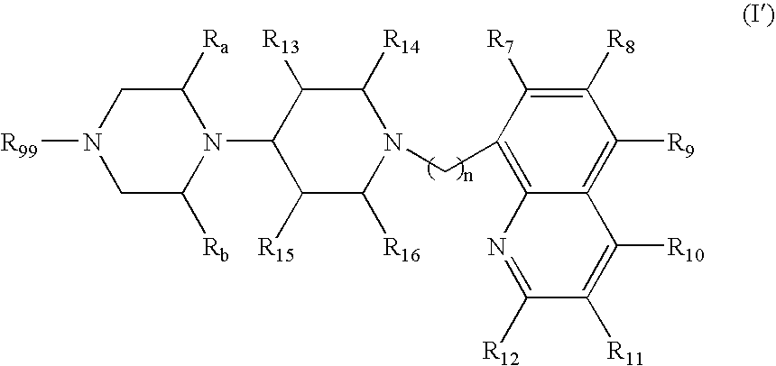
C1([R8])=C([R7])C(CN2C([R14])C([R13])C(N3C([Ra])CN([R99])CC3[Rb])C([R15])C2[R16])=C2C(=C1[R9])C([R10])=C([R11])C([R12])=N2
